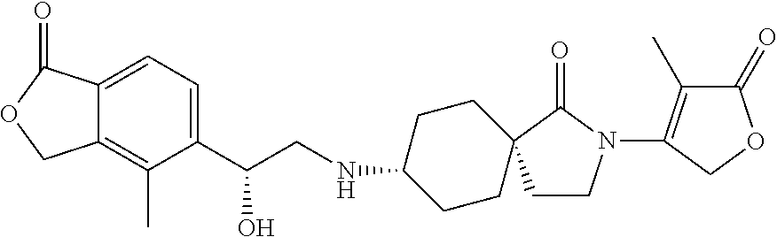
C1=C2C(=C(C)C(C(CNC3CCC4(CCN(C5=C(C)C(=O)OC5)C4=O)CC3)O)=C1)COC2=O
